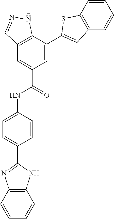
C1=CC2=C(C=C1)NC(C1=CC=C(NC(C3=CC4=C(C(C5=CC6=C(C=CC=C6)S5)=C3)NN=C4)=O)C=C1)=N2
